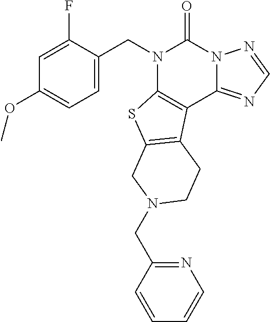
C1=C(CN2C3=C(C4=NC=NN4C2=O)C2=C(S3)CN(CC3=NC=CC=C3)CC2)C(F)=CC(OC)=C1
